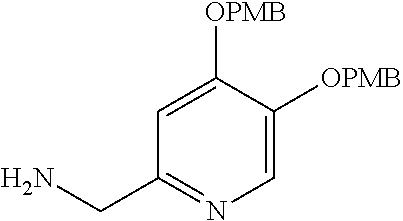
C(C1=NC=C([OPMB])C([OPMB])=C1)N
